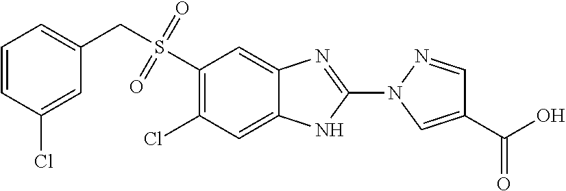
S(C1=C(Cl)C=C2C(=C1)N=C(N1C=C(C(O)=O)C=N1)N2)(CC1=CC=CC(Cl)=C1)(=O)=O
